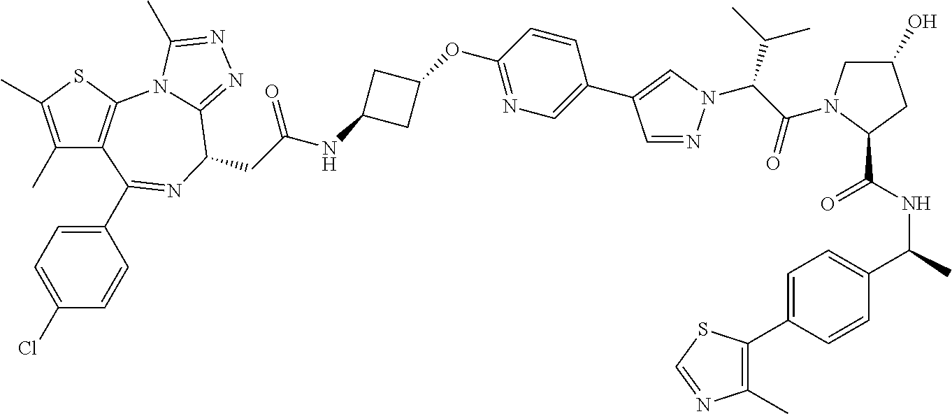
C1(C)=C(C)SC2=C1C(C1=CC=C(Cl)C=C1)=NC(CC(NC1CC(OC3=NC=C(C4=CN(C(C(=O)N5CC(O)CC5C(NC(C5=CC=C(C6=C(C)N=CS6)C=C5)C)=O)C(C)C)N=C4)C=C3)C1)=O)C1=NN=C(C)N21
